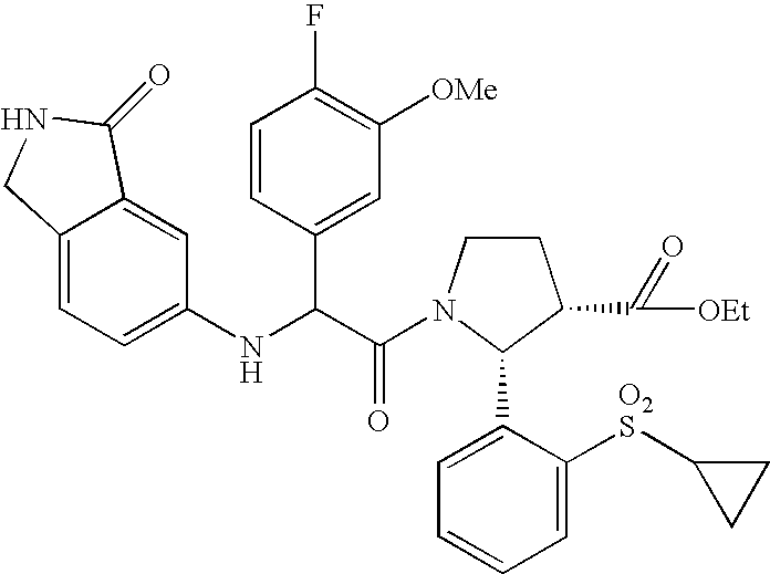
C1(NC(C(=O)N2CCC(C([OEt])=O)C2C2=CC=CC=C2[O2S]C2CC2)C2=CC([OMe])=C(F)C=C2)=CC=C2C(=C1)C(=O)NC2
